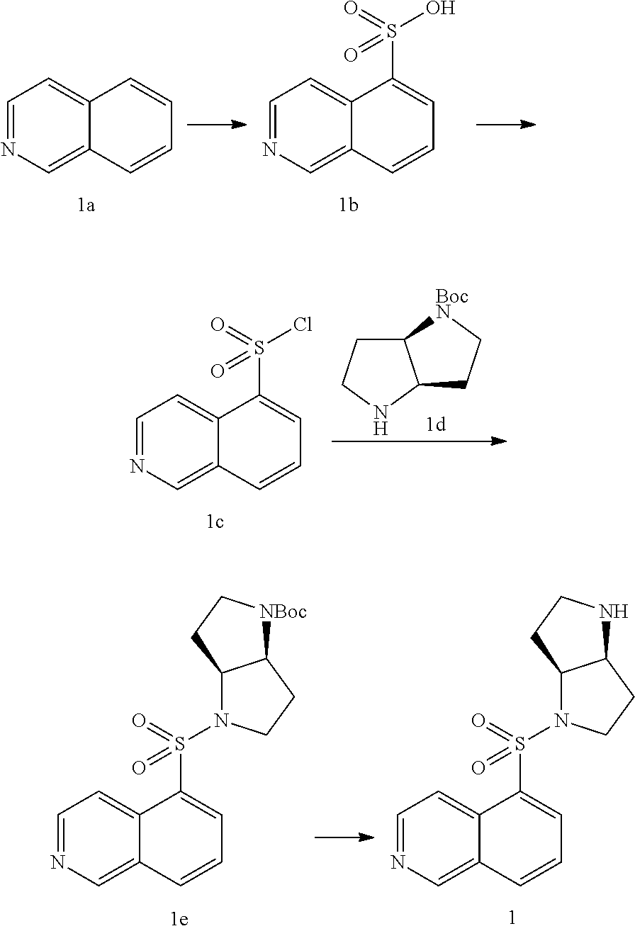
C1=NC=C2C(=C1)C=CC=C2.C1=NC=C2C(=C1)C(S(O)(=O)=O)=CC=C2.C1=NC=C2C(=C1)C(S(Cl)(=O)=O)=CC=C2.C12CCNC1CC[BocN]2.C1=NC=C2C(=C1)C(S(=O)(=O)N1C3C(CC1)NCC3)=CC=C2.C1=NC=C2C(=C1)C(S(=O)(=O)N1C3C(CC1)[NBoc]CC3)=CC=C2
